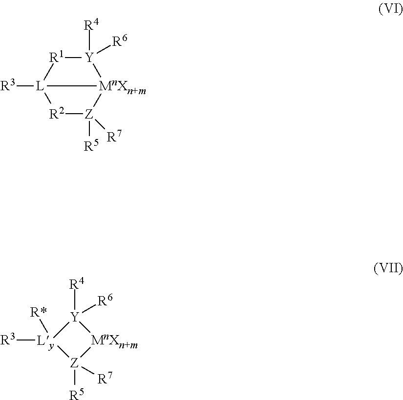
[R2]1[Z]([R5])([R7])[MnXn+m]2[Y]([R4])([R6])[R1][L]12[R3].[Ly]1([R3])([R*])[Z]([R5])([R7])[MnXn+m][Y]1([R4])[R6]
